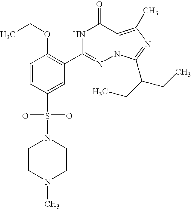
C1=CC(S(=O)(=O)N2CCN(C)CC2)=CC(C2=NN3C(=C(C)N=C3C(CC)CC)C(=O)N2)=C1OCC
